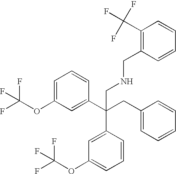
C1=C(OC(F)(F)F)C=C(C(CC2=CC=CC=C2)(CNCC2=C(C(F)(F)F)C=CC=C2)C2=CC(OC(F)(F)F)=CC=C2)C=C1
